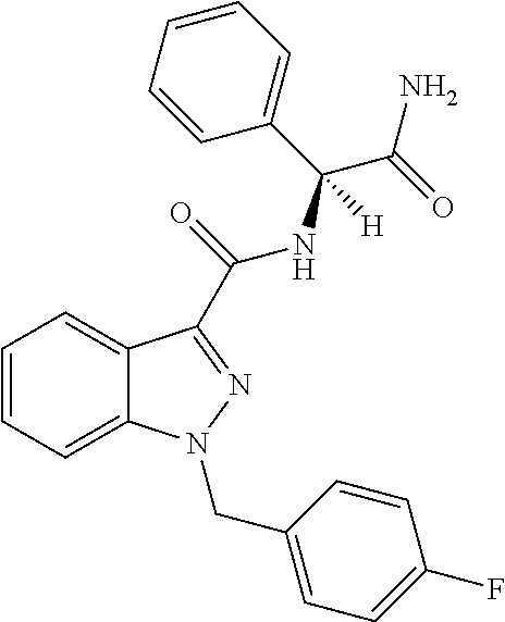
C1=CC=C2C(=C1)C(C(NC(C1=CC=CC=C1)(C(N)=O)[H])=O)=NN2CC1=CC=C(F)C=C1
